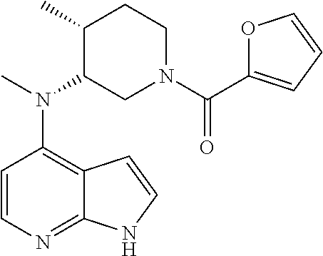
C1=CN=C2C(=C1N(C)C1CN(C(=O)C3=CC=CO3)CCC1C)C=CN2
